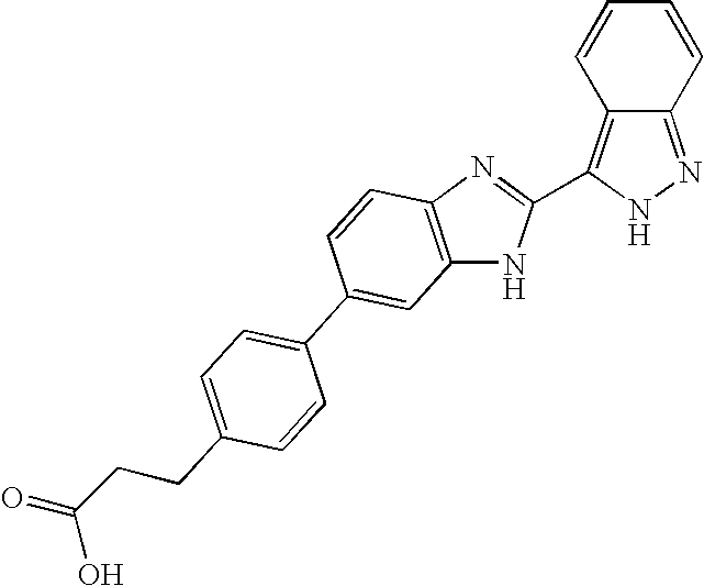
C1=CC2=C(C3=NC4=C(N3)C=C(C3=CC=C(CCC(O)=O)C=C3)C=C4)NN=C2C=C1
